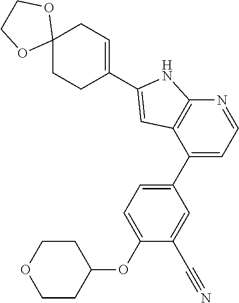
C1(C2=CC=C(OC3CCOCC3)C(C#N)=C2)=CC=NC2=C1C=C(C1=CCC3(CC1)OCCO3)N2
